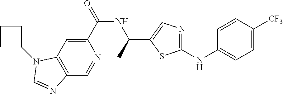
C1(C(=O)NC(C)C2=CN=C(NC3=CC=C([CF3])C=C3)S2)=CC2=C(C=N1)N=CN2C1CCC1
